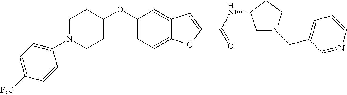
C1=C2C(=CC(OC3CCN(C4=CC=C([F3C])C=C4)CC3)=C1)C=C(C(=O)NC1CN(CC3=CC=CN=C3)CC1)O2
